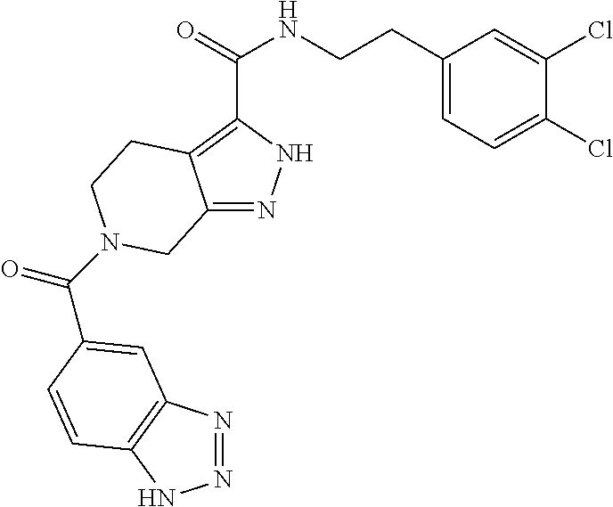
C12=NNC(C(=O)NCCC3=CC=C(Cl)C(Cl)=C3)=C1CCN(C(=O)C1=CC3=C(NN=N3)C=C1)C2
